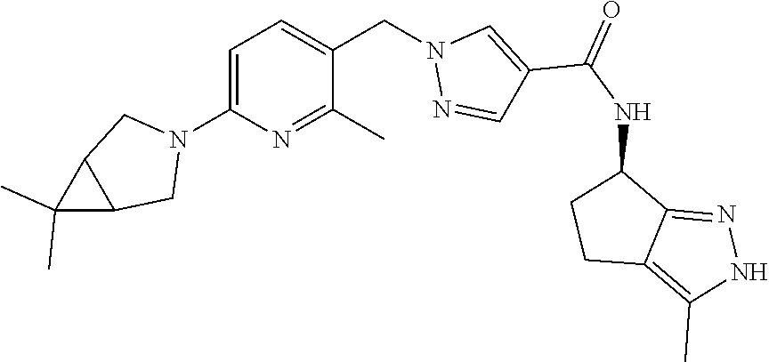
C1=C(N2CC3C(C2)C3(C)C)N=C(C)C(CN2N=CC(C(NC3CCC4=C(C)NN=C34)=O)=C2)=C1
